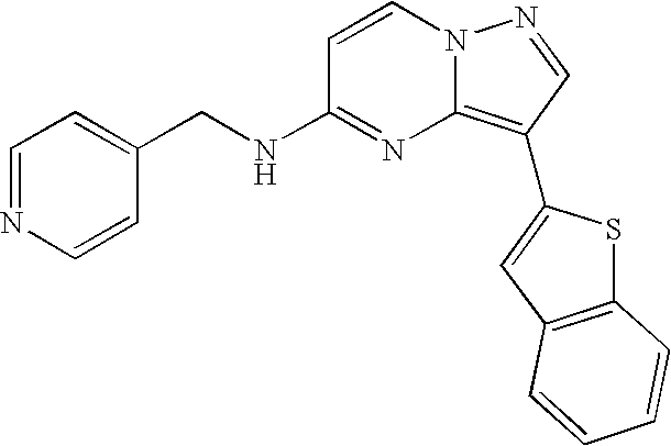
C1=NC=CC(CNC2=NC3=C(C4=CC5=C(S4)C=CC=C5)C=NN3C=C2)=C1
